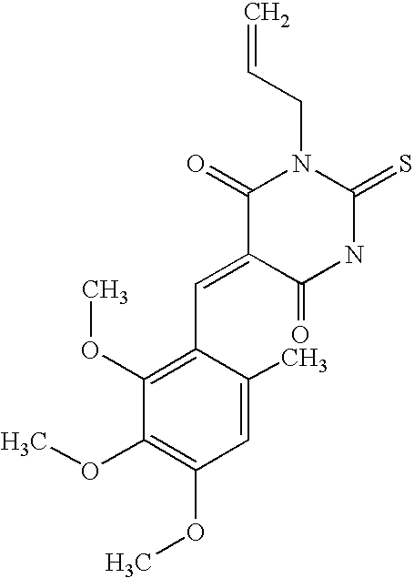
C=CCN1C(=O)C(=CC2=C(OC)C(OC)=C(OC)C=C2C)C(=O)NC1=S
